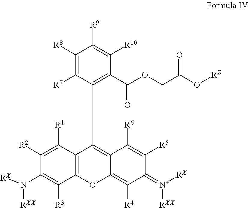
C1([R2])=C([R1])C2=C(C([R3])=C1N([RXX])[RX])OC1=C([R4])C(=[N+]([RX])[RXX])C([R5])=C([R6])C1=C2CCC1=C(C(OCC(O[RZ])=O)=O)C([R10])=C([R9])C([R8])=C1[R7]
